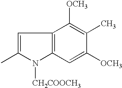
C1=C(C)N([CH2COOCH3])C2=C1C([OCH3])=C(C)C([OCH3])=C2
